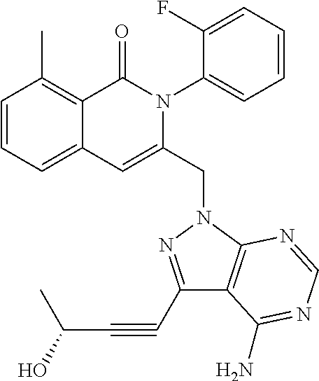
C1=CC=C2C(=C1C)C(=O)N(C1=CC=CC=C1F)C(CN1C3=C(C(C#CC(C)O)=N1)C(N)=NC=N3)=C2
